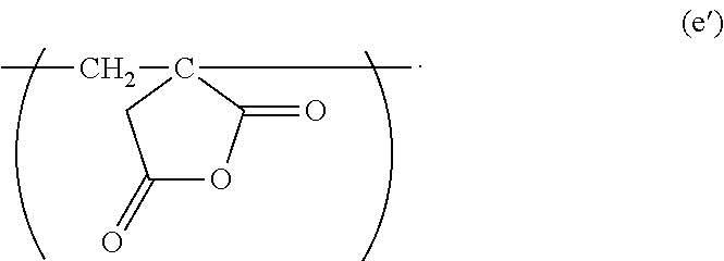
CCC1(C)C(=O)OC(=O)C1
